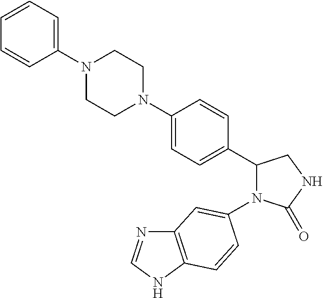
C1(=O)NCC(C2=CC=C(N3CCN(C4=CC=CC=C4)CC3)C=C2)N1C1=CC2=C(NC=N2)C=C1
